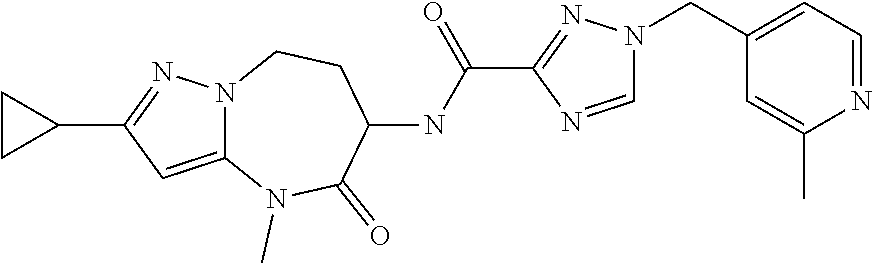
C12=CC(C3CC3)=NN1CCC(NC(=O)C1=NN(CC3=CC=NC(C)=C3)C=N1)C(=O)N2C
